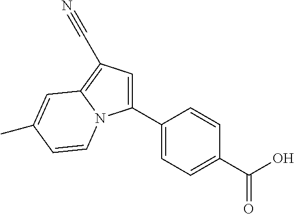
C1(C2=CC=C(C(O)=O)C=C2)=CC(C#N)=C2N1C=CC(C)=C2
